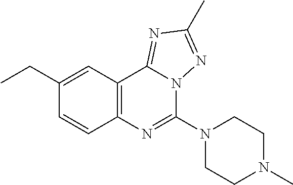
C12=C(C3=NC(C)=NN3C(N3CCN(C)CC3)=N1)C=C(CC)C=C2
